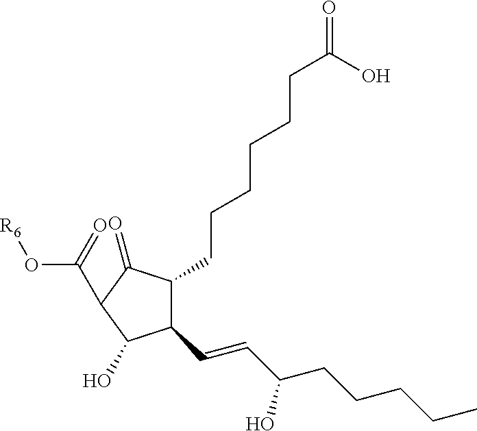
OC(CCCCCCC1C(C=CC(CCCCC)O)C(O)C(C(O[R6])=O)C1=O)=O
